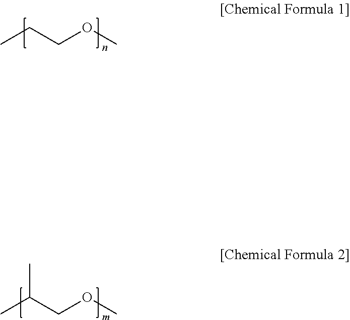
CCCOC.CC(COC)C
